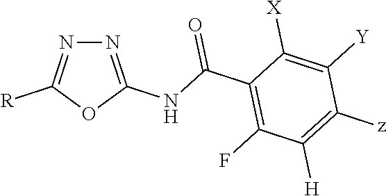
N1=C(NC(C2=C(F)C([H])=C([z])C([Y])=C2[X])=O)OC([R])=N1
